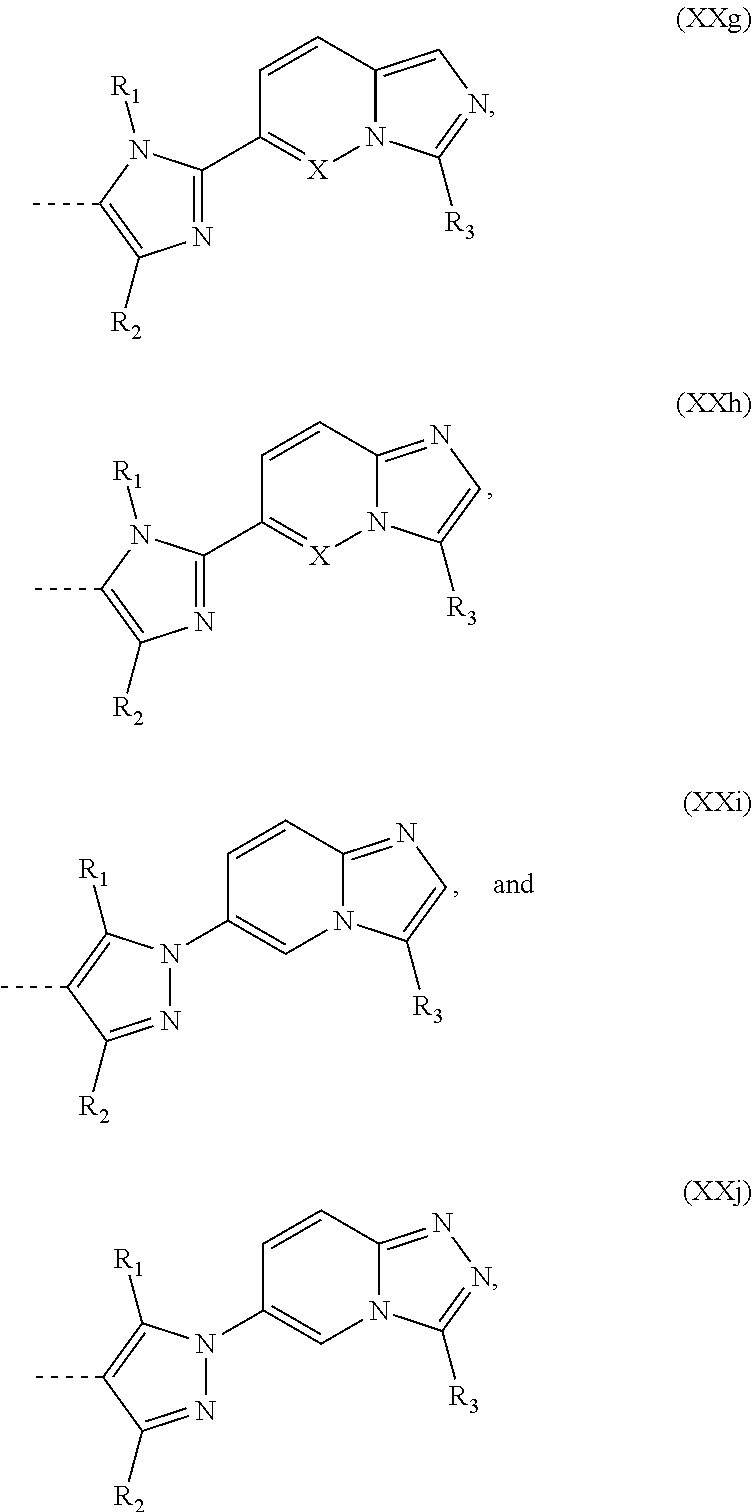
C1=CC2=NC=C([R3])N2[X]=C1C1=NC([R2])=C(C)N1[R1].C1=CC2=NC=C([R3])N2C=C1N1N=C([R2])C(C)=C1[R1].C1=CC2=CN=C([R3])N2[X]=C1C1=NC([R2])=C(C)N1[R1].C1=CC2=NN=C([R3])N2C=C1N1N=C([R2])C(C)=C1[R1]
